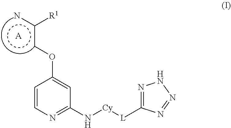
C1=CN=C(N[Cy][L]C2=NNN=N2)C=C1Occ([R1])n.[A]
